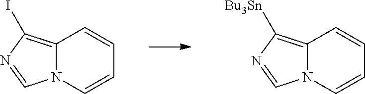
C12=C(I)N=CN1C=CC=C2.C12=C([Bu3Sn])N=CN1C=CC=C2
